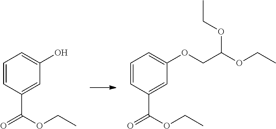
C1=CC(C(=O)OCC)=CC(O)=C1.C1=CC(C(=O)OCC)=CC(OCC(OCC)OCC)=C1
